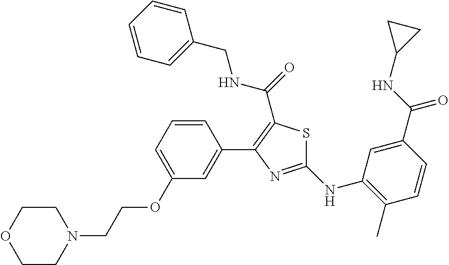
C1(NC2=C(C)C=CC(C(=O)NC3CC3)=C2)=NC(C2=CC(OCCN3CCOCC3)=CC=C2)=C(C(=O)NCC2=CC=CC=C2)S1
